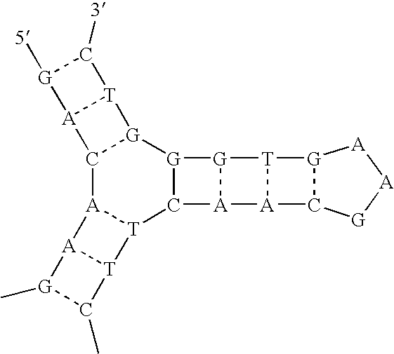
C12[A]3[T](C4[G]([G]1[T]1[A]2[G]([5])C1[3])[G]1[A]4[A]2[T]1[G]1C2[G][A][A]1)[T]1[A]3[G](C)C1C
